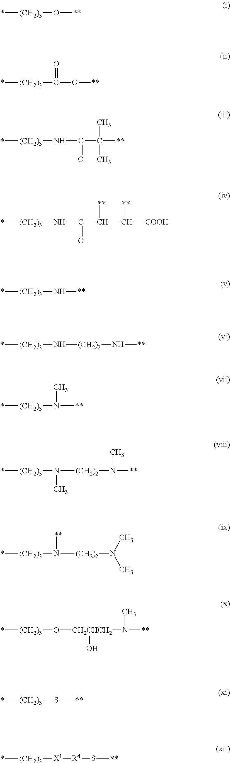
*[(CH2)3]O[**].*[(CH2)3]C(O[**])=O.*[(CH2)3]NC(C([**])(C)C)=O.*[(CH2)3]NC(C(C([COOH])[**])[**])=O.*[(CH2)3]N[**].*[(CH2)3]N[(CH2)2]N[**].*[(CH2)3]N([**])C.*[(CH2)3]N([(CH2)2]N([**])C)C.*[(CH2)3]N([(CH2)2]N(C)C)[**].*[(CH2)3]O[CH2CHCH2](N(C)[**])O.*[(CH2)3]S[**].*[(CH2)3][X1][R4]S[**]
